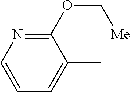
C1(OC[Me])=NC=CC=C1C
